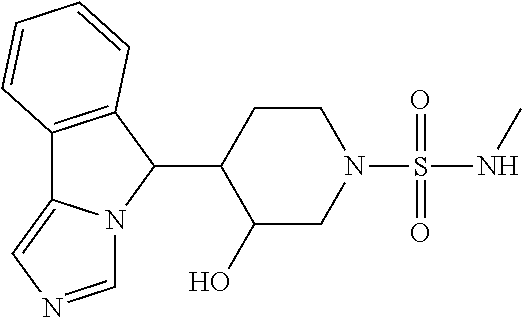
C12=C(C(C3C(O)CN(S(NC)(=O)=O)CC3)N3C1=CN=C3)C=CC=C2
